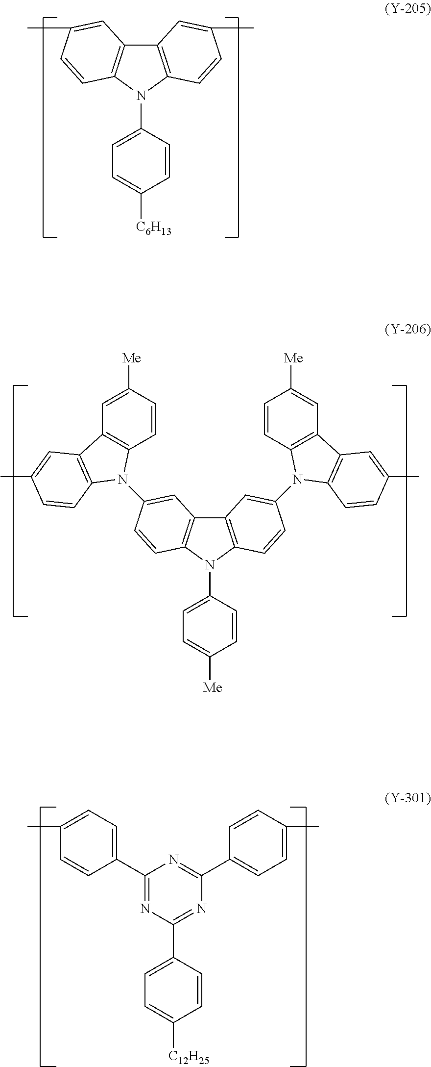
C12=C(N(C3=CC=C([C6H13])C=C3)C3=C1C=C(C)C=C3)C=CC(C)=C2.C12=C(N(C3=CC=C([Me])C=C3)C3=C1C=C(N1C4=C(C=C([Me])C=C4)C4=C1C=CC(C)=C4)C=C3)C=CC(N1C3=C(C=C([Me])C=C3)C3=C1C=CC(C)=C3)=C2.C1(C2=CC=C(C)C=C2)=NC(C2=CC=C([C12H25])C=C2)=NC(C2=CC=C(C)C=C2)=N1
